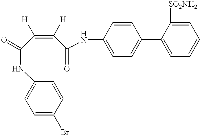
C1=C(C2=CC=C(NC(=O)C(=C(C(NC3=CC=C(Br)C=C3)=O)[H])[H])C=C2)C([SO2NH2])=CC=C1
